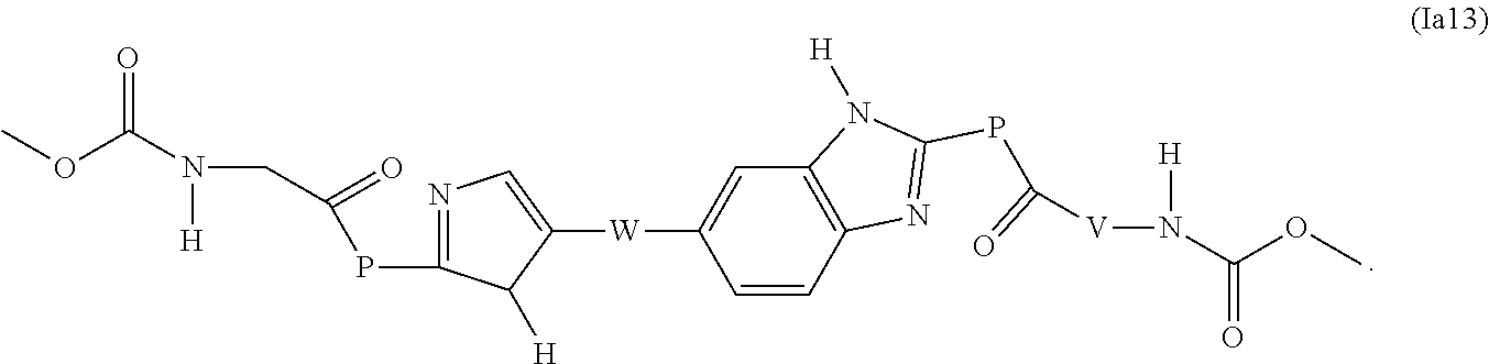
COC(N(CC(=O)PC1=NC=C([W]C2=CC3=C(C=C2)N=C(PC(=O)[V]N([H])C(OC)=O)N3[H])C1[H])[H])=O
